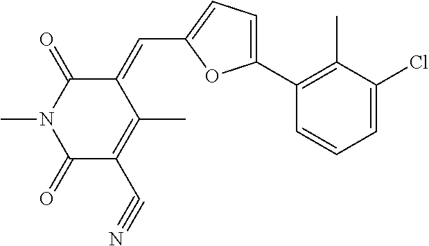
C1(=O)C(C#N)=C(C)C(=CC2=CC=C(C3=C(C)C(Cl)=CC=C3)O2)C(=O)N1C
